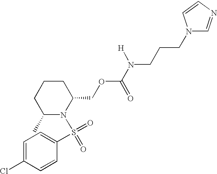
C1CCC(C)N(S(=O)(=O)C2=CC=C(Cl)C=C2)C1COC(N([H])CCCN1C=NC=C1)=O
